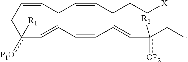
c(C=CC=CC=Cc(CC)([R2])[OP2])(CC=CCC=CCCC[X])([R1])[P1O]
